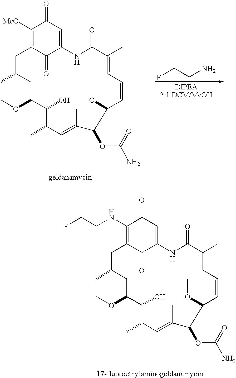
C1([MeO])=C2C(=O)C(=CC1=O)NC(=O)C(C)=CC=CC(OC)C(OC(N)=O)C(C)=CC(C)C(O)C(OC)CC(C)C2.FCCN.C1(NCCF)=C2C(=O)C(=CC1=O)NC(=O)C(C)=CC=CC(OC)C(OC(N)=O)C(C)=CC(C)C(O)C(OC)CC(C)C2
